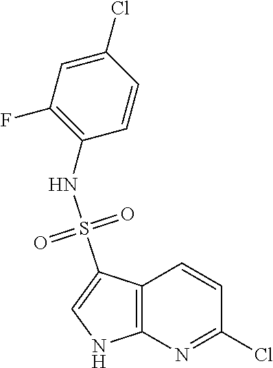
C12=C(N=C(Cl)C=C1)NC=C2S(NC1=C(F)C=C(Cl)C=C1)(=O)=O
